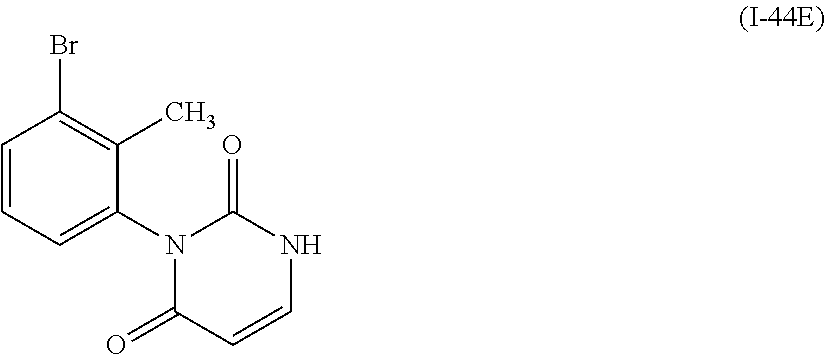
N1C=CC(=O)N(C2=CC=CC(Br)=C2C)C1=O
